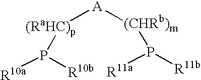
[(RaHC)p]([A][(CHRb)m]P([R11b])[R11a])P([R10b])[R10a]
